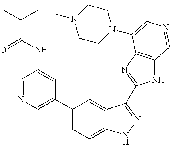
C1(C2=CN=CC(NC(C(C)(C)C)=O)=C2)=CC=C2C(=C1)C(C1=NC3=C(N1)C=NC=C3N1CCN(C)CC1)=NN2
